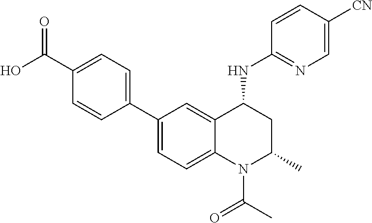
C1(C2=CC=C(C(O)=O)C=C2)=CC=C2C(=C1)C(NC1=NC=C([CN])C=C1)CC(C)N2C(C)=O
